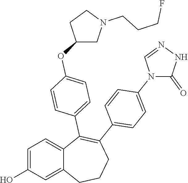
C1=C(O)C=C2C(=C1)C(C1=CC=C(OC3CN(CCCF)CC3)C=C1)=C(C1=CC=C(N3C(=O)NN=C3)C=C1)CCC2
